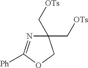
[Ph]C1=NC(C[OTs])(C[OTs])CO1
